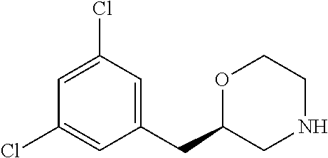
C1(Cl)=CC(CC2CNCCO2)=CC(Cl)=C1
